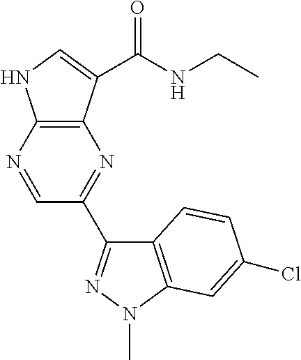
C12=C(N=CC(C3=NN(C)C4=C3C=CC(Cl)=C4)=N1)NC=C2C(=O)NCC
